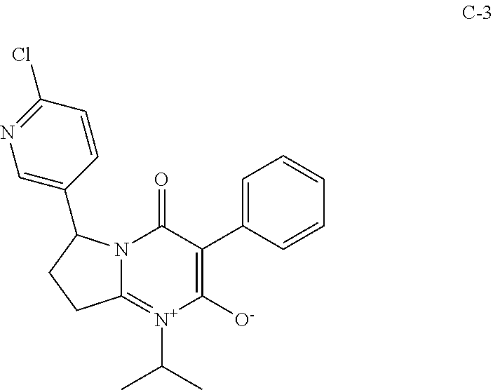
C1([O-])=C(C2=CC=CC=C2)C(=O)N2C(=[N+]1C(C)C)CCC2C1=CN=C(Cl)C=C1
